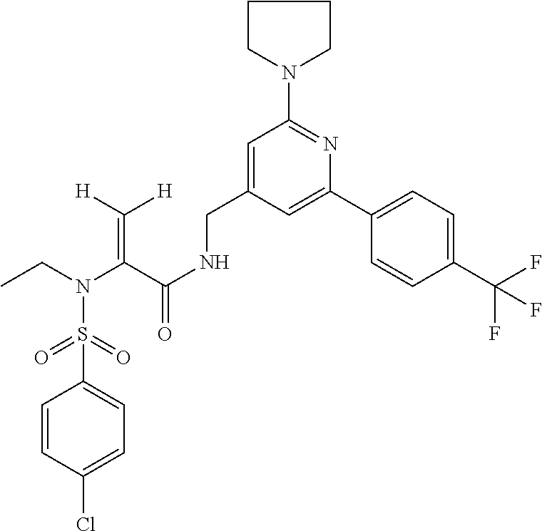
C1=CC(Cl)=CC=C1S(N(CC)C(C(NCC1=CC(N2CCCC2)=NC(C2=CC=C(C(F)(F)F)C=C2)=C1)=O)=C([H])[H])(=O)=O
